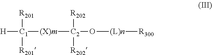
[H][C1]([(X)m][C2](O[(L)n][R300])([R202])[R202])([R201])[R201]
